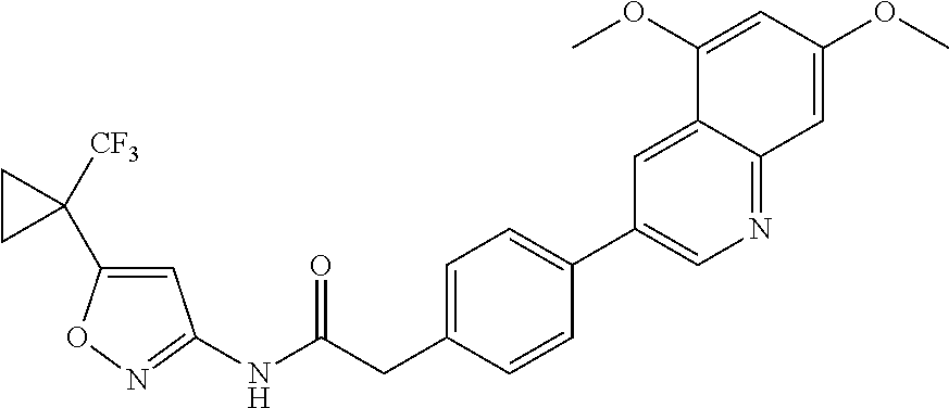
N1=C(NC(CC2=CC=C(C3=CN=C4C(=C3)C(OC)=CC(OC)=C4)C=C2)=O)C=C(C2([CF3])CC2)O1
